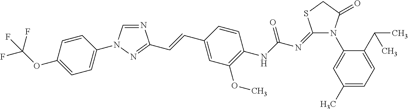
N1=CN(C2=CC=C(OC(F)(F)F)C=C2)N=C1C=CC1=CC(OC)=C(NC(N=C2N(C3=CC(C)=CC=C3C(C)C)C(=O)CS2)=O)C=C1
